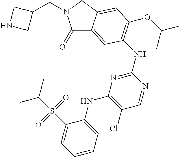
O(C(C)C)C1=C(NC2=NC(NC3=CC=CC=C3S(C(C)C)(=O)=O)=C(Cl)C=N2)C=C2C(=O)N(CC3CNC3)CC2=C1
